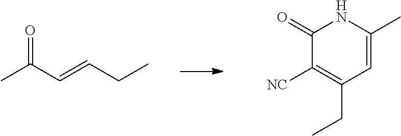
CC(C=CCC)=O.C1(=O)C([NC])=C(CC)C=C(C)N1
